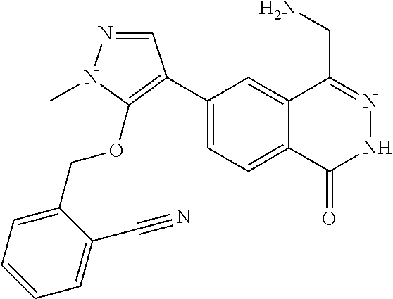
C1(C2=C(OCC3=CC=CC=C3C#N)N(C)N=C2)=CC=C2C(=C1)C(CN)=NNC2=O
